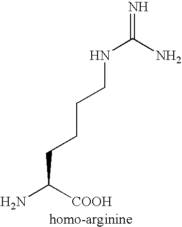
NC([COOH])CCCCNC(=N)N
